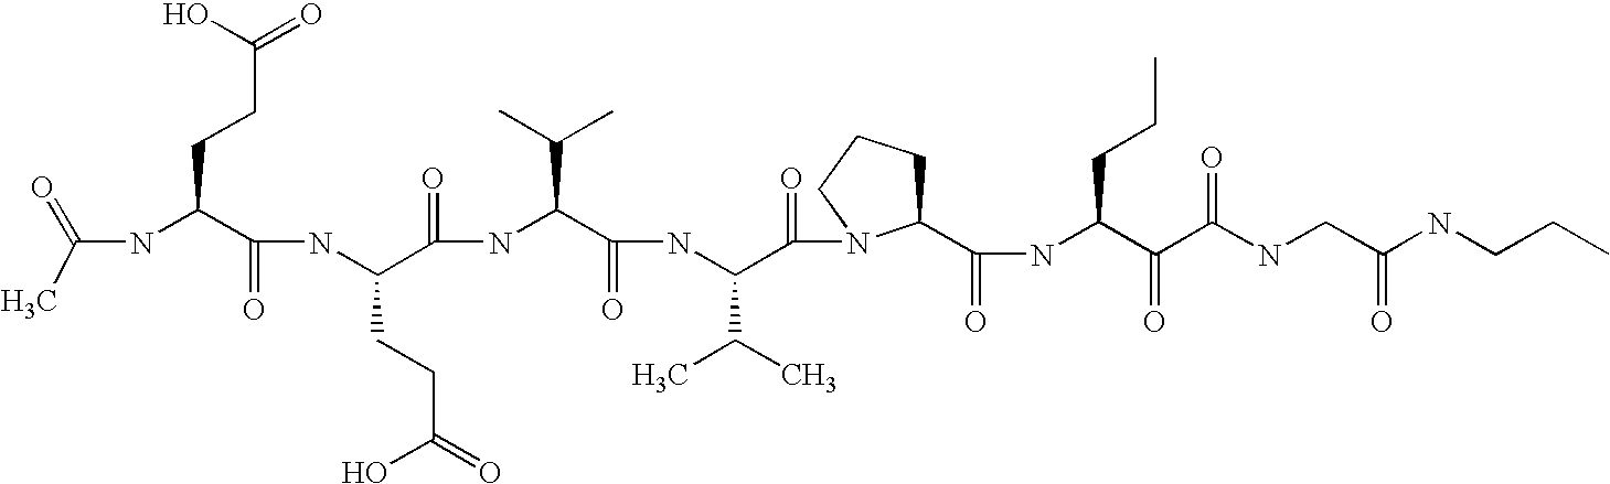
CC(=O)NC(C(NC(C(NC(C(NC(C(=O)N1C(C(NC(C(C(NCC(NCCC)=O)=O)=O)CCC)=O)CCC1)C(C)C)=O)C(C)C)=O)CCC(O)=O)=O)CCC(=O)O
